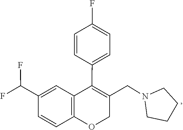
C1CN(CC2=C(C3=CC=C(F)C=C3)C3=C(OC2)C=CC(C(F)F)=C3)CC1
